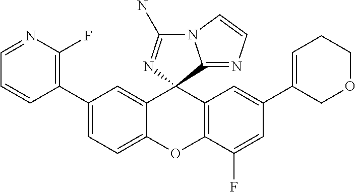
C1(C2=C(F)N=CC=C2)=CC=C2C(=C1)C1(C3=C(O2)C(F)=CC(C2=CCCOC2)=C3)C2=NC=CN2C(N)=N1
